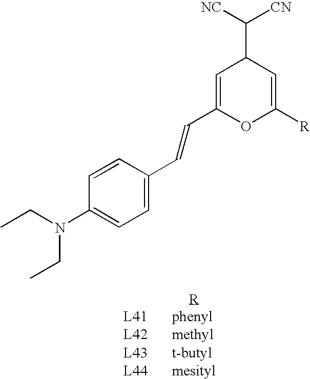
N(C1=CC=C(C=CC2=CC(C([NC])[CN])C=C([R])O2)C=C1)(CC)CC
